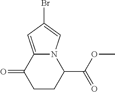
C1CC(C(OC)=O)N2C(=CC(Br)=C2)C1=O
